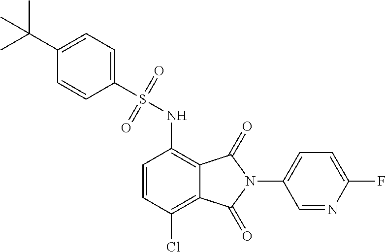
C1=CC(Cl)=C2C(=C1NS(=O)(=O)C1=CC=C(C(C)(C)C)C=C1)C(=O)N(C1=CC=C(F)N=C1)C2=O
